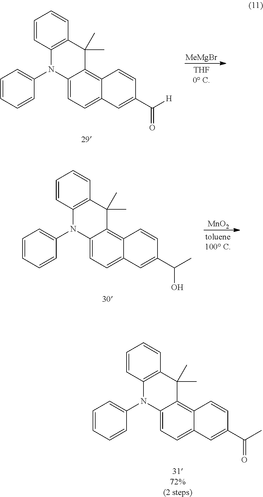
[MeMgBr].C12=CC=C3C(=C1C(C)(C)C1=C(N2C2=CC=CC=C2)C=CC=C1)C=CC(C([H])=O)=C3.[MnO2].C12=CC=C3C(=C1C(C)(C)C1=C(N2C2=CC=CC=C2)C=CC=C1)C=CC(C(C)O)=C3.C12=CC=C3C(=C1C(C)(C)C1=C(N2C2=CC=CC=C2)C=CC=C1)C=CC(C(C)=O)=C3
